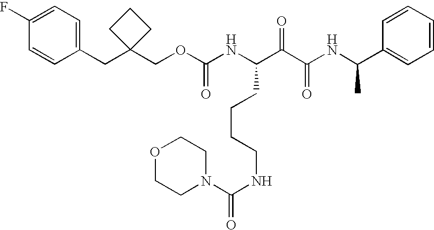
C1(CC2(COC(NC(C(C(NC(C3=CC=CC=C3)C)=O)=O)CCCCNC(N3CCOCC3)=O)=O)CCC2)=CC=C(F)C=C1
